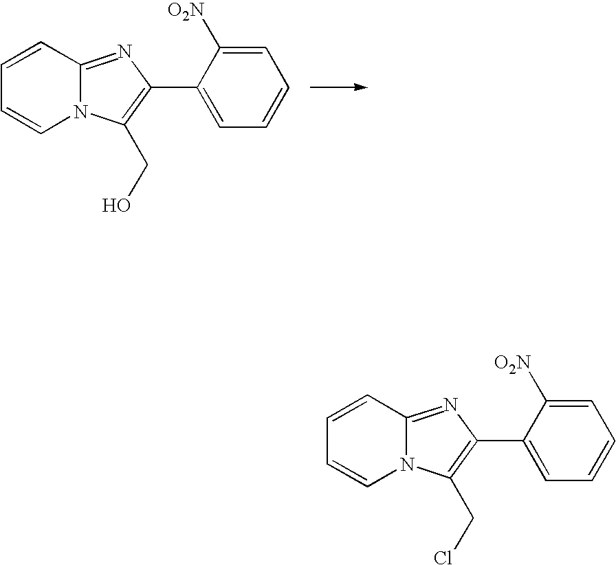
C1=CC2=NC(C3=CC=CC=C3[O2N])=C(CO)N2C=C1.C1=CC2=NC(C3=CC=CC=C3[O2N])=C(CCl)N2C=C1
